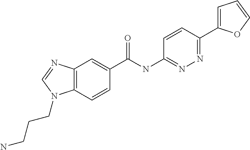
C12=C(C=CC(C(NC3=NN=C(C4=CC=CO4)C=C3)=O)=C1)N(CCCN)C=N2
